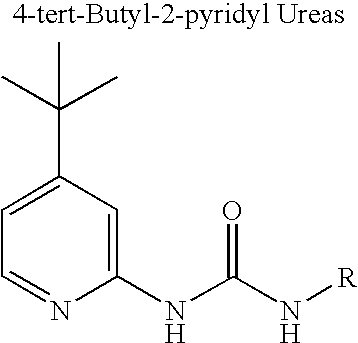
C1(NC(N[R])=O)=CC(C(C)(C)C)=CC=N1
